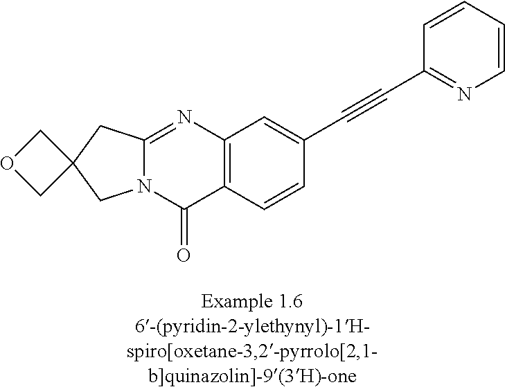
N12C(=NC3=C(C1=O)C=CC(C#CC1=NC=CC=C1)=C3)CC1(C2)COC1
